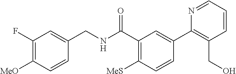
C1=CC([MeO])=C(F)C=C1CNC(C1=C([MeS])C=CC(C2=C(CO)C=CC=N2)=C1)=O
